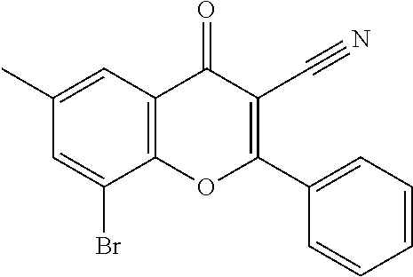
C12=C(C(Br)=CC(C)=C1)OC(C1=CC=CC=C1)=C(C#N)C2=O
